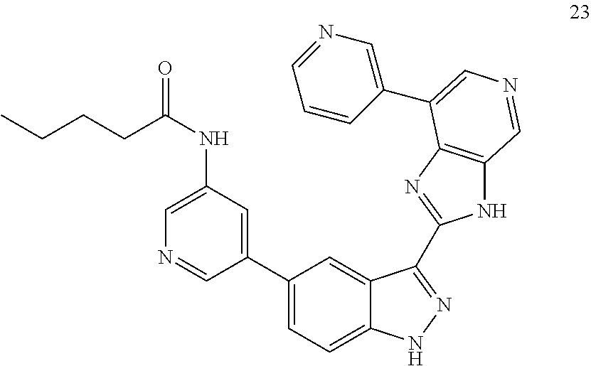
C1(C2=CC(NC(=O)CCCC)=CN=C2)=CC=C2C(=C1)C(C1=NC3=C(N1)C=NC=C3C1=CN=CC=C1)=NN2
